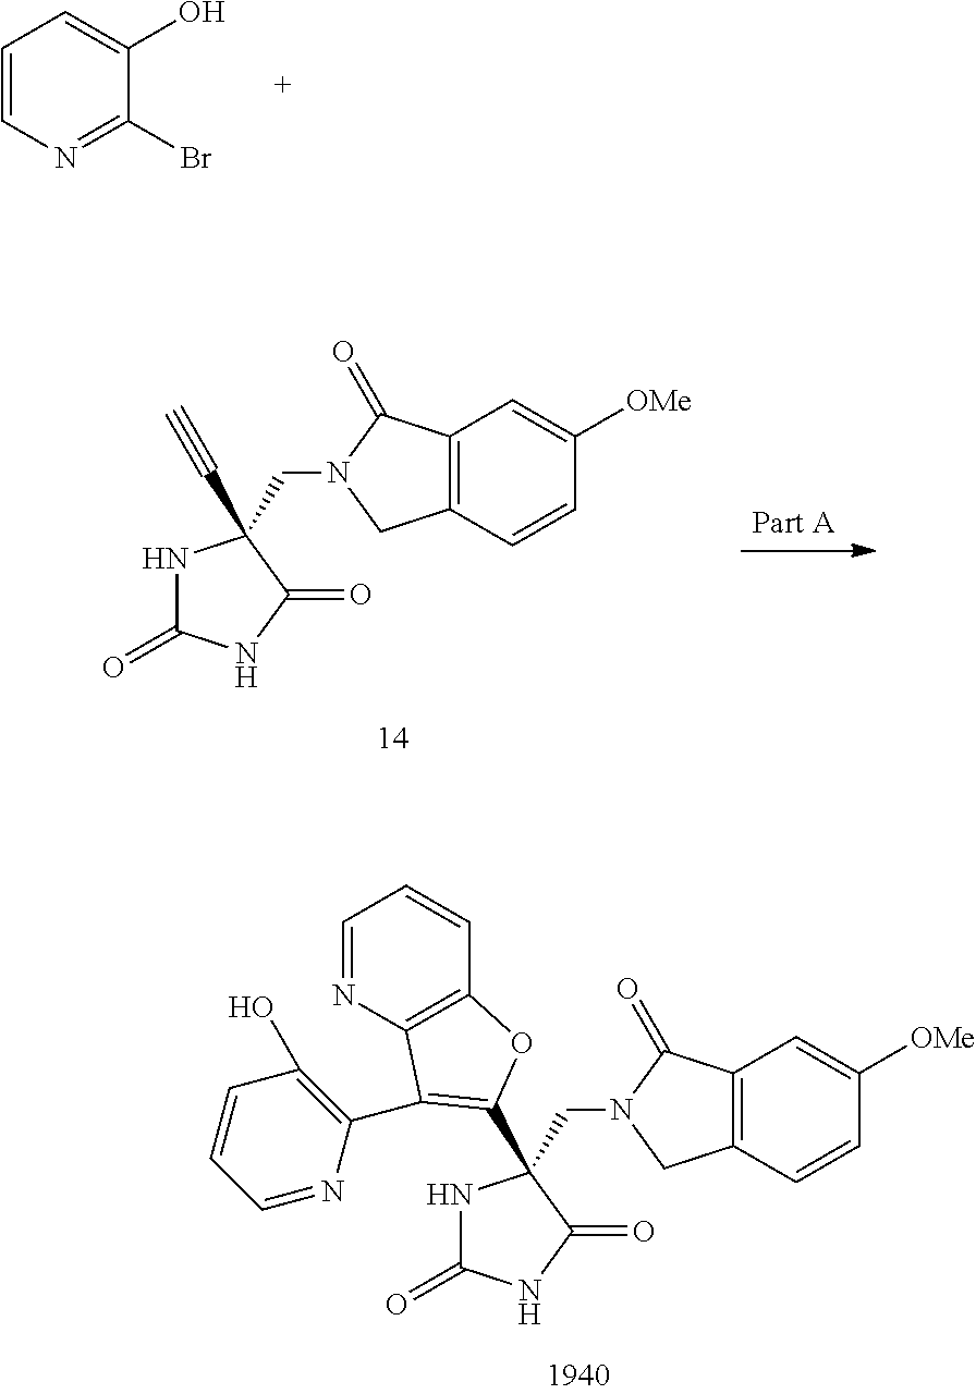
N1C(=O)NC(=O)C1(CN1CC2=C(C1=O)C=C([OMe])C=C2)C1=C(C2=C(O)C=CC=N2)C2=C(C=CC=N2)O1.C1=CN=C(Br)C(O)=C1.N1C(=O)NC(=O)C1(CN1CC2=C(C1=O)C=C([OMe])C=C2)C#C
